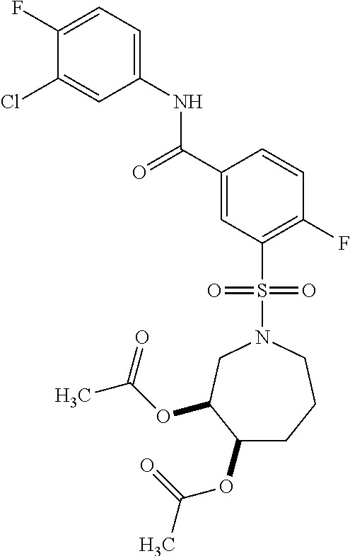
C1(F)=CC=C(NC(C2=CC(S(N3CC(OC(C)=O)C(OC(C)=O)CCC3)(=O)=O)=C(F)C=C2)=O)C=C1Cl
